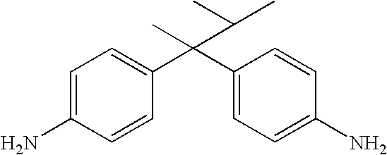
C(C1=CC=C(N)C=C1)(C1=CC=C(N)C=C1)(C)C(C)C
